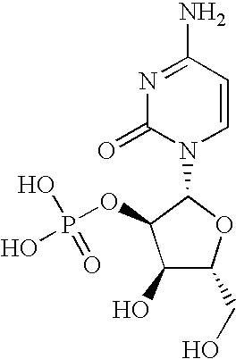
N1(C2C(OP(O)(O)=O)C(O)C(CO)O2)C=CC(N)=NC1=O
